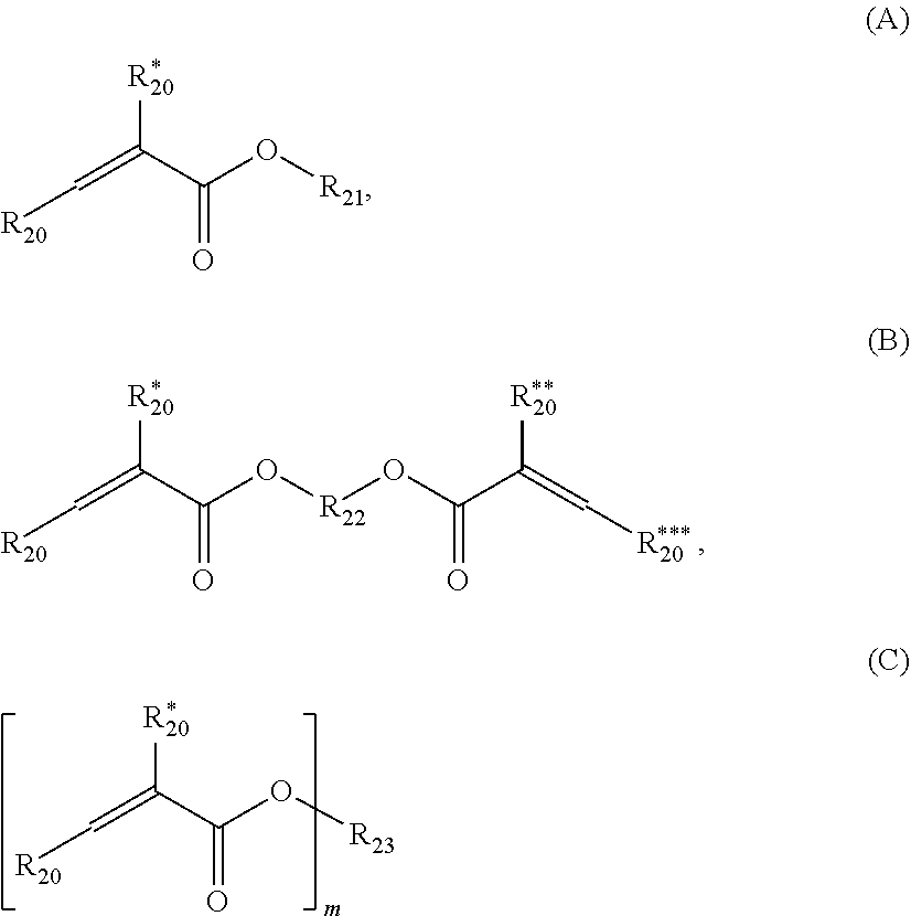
C(=C(C(O[R21])=O)[R20])[R20].C(=C(C(O[R22]OC(C(=C[R20])[R20])=O)=O)[R20])[R20].C(=C(C(O[R23])=O)[R20])[R20]
